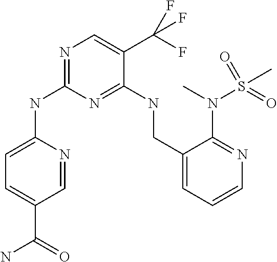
C1=NC(NC2=NC=C(C(F)(F)F)C(NCC3=CC=CN=C3N(C)S(=O)(C)=O)=N2)=CC=C1C(=O)N
